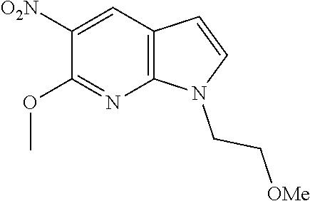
C12=C(N=C(OC)C([O2N])=C1)N(CC[OMe])C=C2
